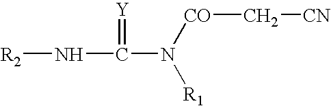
[R2]NC(N([CO]C[CN])[R1])=[Y]
